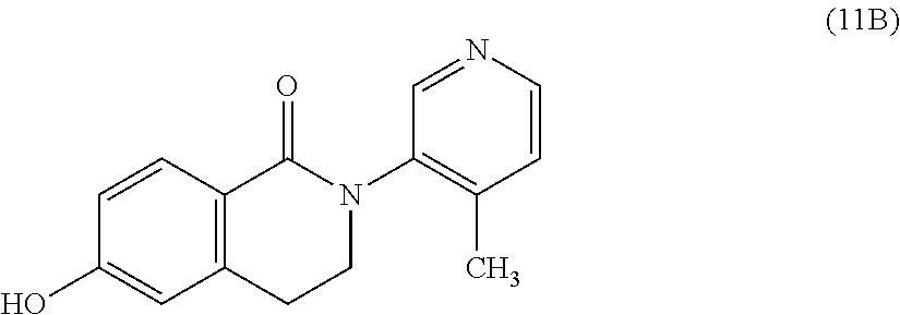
C12=C(CCN(C3=C(C)C=CN=C3)C1=O)C=C(O)C=C2
